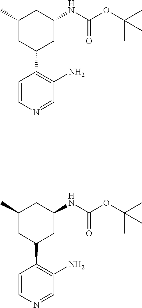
C(C)(OC(=O)NC1CC(C2=C(N)C=NC=C2)CC(C)C1)(C)C.C(C)(OC(=O)NC1CC(C2=C(N)C=NC=C2)CC(C)C1)(C)C
